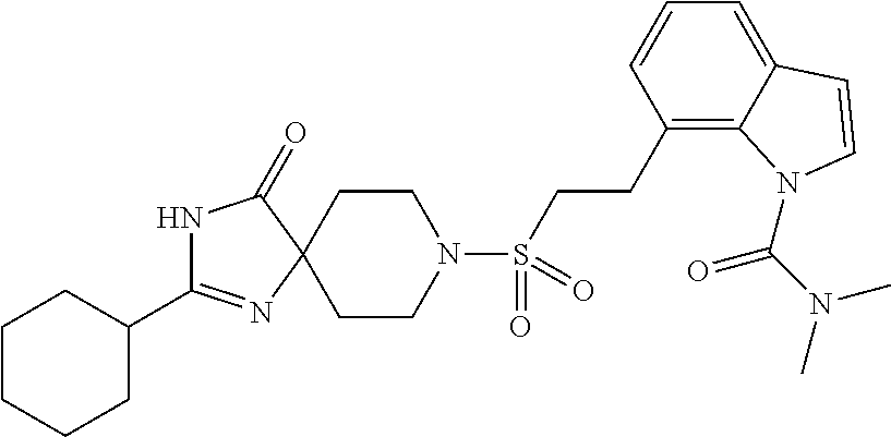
C1CN(S(CCC2=C3C(=CC=C2)C=CN3C(N(C)C)=O)(=O)=O)CCC12N=C(C1CCCCC1)NC2=O
